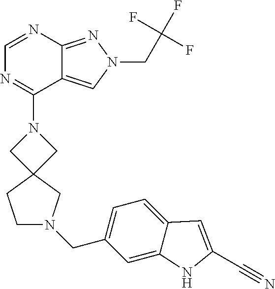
C1=NC2=NN(CC(F)(F)F)C=C2C(N2CC3(C2)CN(CC2=CC=C4C(=C2)NC(C#N)=C4)CC3)=N1
